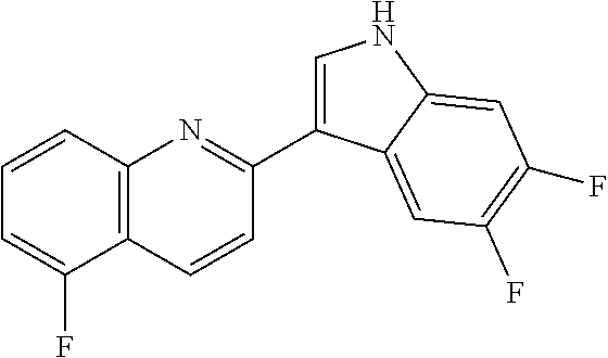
C1=CC2=C(C(F)=C1)C=CC(C1=CNC3=CC(F)=C(F)C=C13)=N2
